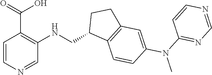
C1=CN=CC(NCC2C3=C(CC2)C=C(N(C)C2=NC=NC=C2)C=C3)=C1C(=O)O
